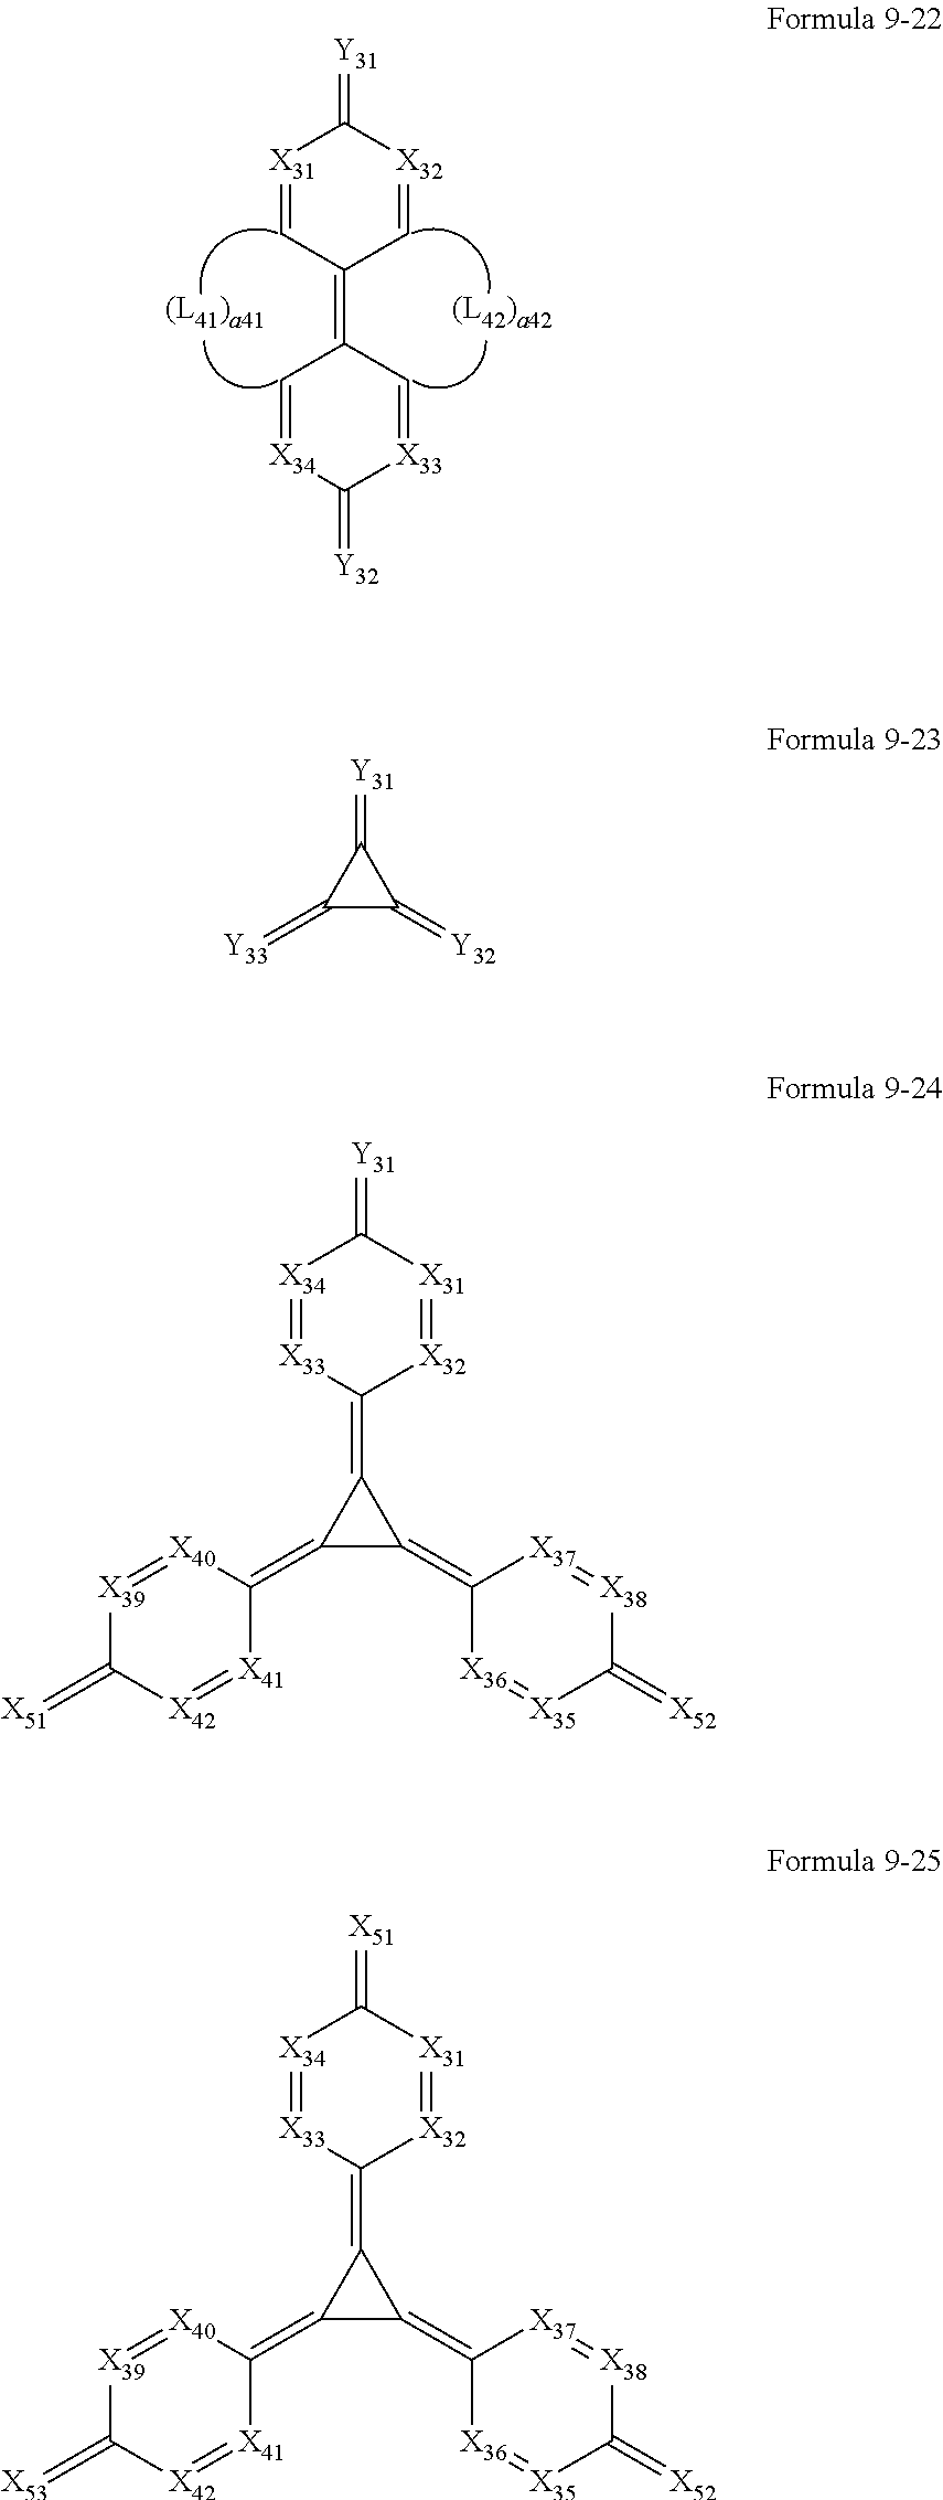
[X31]1=CC(=C2C=[X34]C(=[Y32])[X33]=C2)C=[X32]C1=[Y31].C1(=[Y33])C(=[Y32])C1=[Y31].C1(=C2[X40]=[X39]C(=[X51])[X42]=[X41]2)C(=C2[X36]=[X35]C(=[X52])[X38]=[X37]2)C1=C1[X32]=[X31]C(=[Y31])[X34]=[X33]1.C1(=C2[X40]=[X39]C(=[X53])[X42]=[X41]2)C(=C2[X36]=[X35]C(=[X52])[X38]=[X37]2)C1=C1[X32]=[X31]C(=[X51])[X34]=[X33]1
